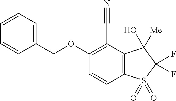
C(OC1=C(C#N)C2=C(C=C1)S(=O)(=O)C(F)(F)C2([Me])O)C1=CC=CC=C1
